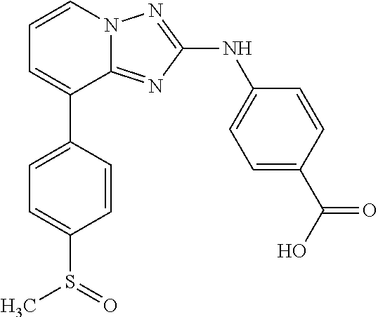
C1=C(C2=CC=CN3C2=NC(NC2=CC=C(C(O)=O)C=C2)=N3)C=CC(S(C)=O)=C1
